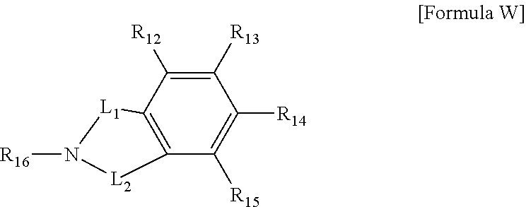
C1([R15])=C([R14])C([R13])=C([R12])C2=C1[L2]N([R16])[L1]2
